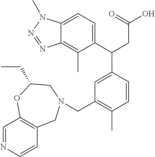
C1(C(CC(=O)O)C2=CC(CN3CC4=C(C=NC=C4)OC(CC)C3)=C(C)C=C2)=CC=C2C(=C1C)N=NN2C
